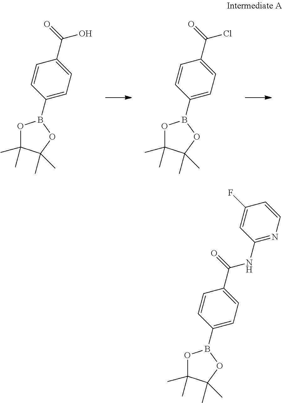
C1(B2OC(C)(C)C(C)(C)O2)=CC=C(C(=O)O)C=C1.C1(B2OC(C)(C)C(C)(C)O2)=CC=C(C(=O)Cl)C=C1.C1(B2OC(C)(C)C(C)(C)O2)=CC=C(C(=O)NC2=NC=CC(F)=C2)C=C1
